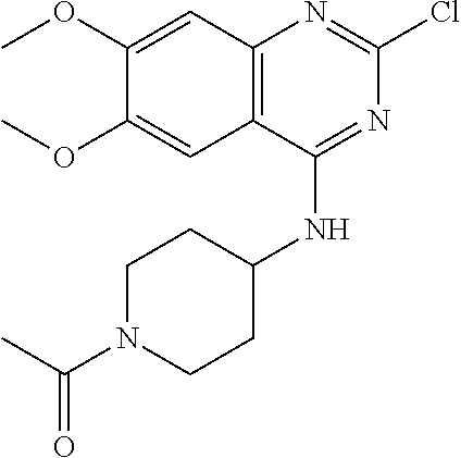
C12=C(C(NC3CCN(C(=O)C)CC3)=NC(Cl)=N1)C=C(OC)C(OC)=C2
